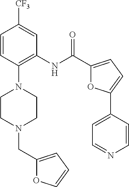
C1=CC(N2CCN(CC3=CC=CO3)CC2)=C(NC(C2=CC=C(C3=CC=NC=C3)O2)=O)C=C1[CF3]
